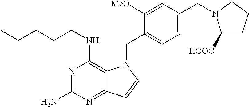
N1=C(N)N=C2C(=C1NCCCCC)N(CC1=CC=C(CN3C([HOOC])CCC3)C=C1[MeO])C=C2
